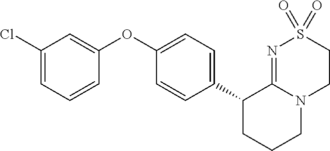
C1(C2CCCN3C2=NS(=O)(=O)CC3)=CC=C(OC2=CC(Cl)=CC=C2)C=C1
